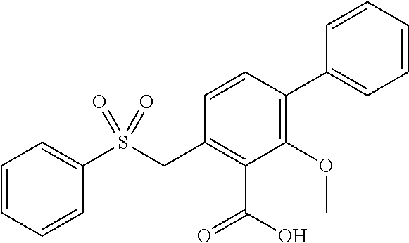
C1=CC=CC(S(CC2=C(C(=O)O)C(OC)=C(C3=CC=CC=C3)C=C2)(=O)=O)=C1
